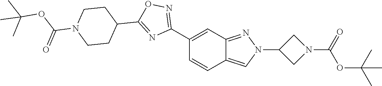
C12=CN(C3CN(C(=O)OC(C)(C)C)C3)N=C1C=C(C1=NOC(C3CCN(C(=O)OC(C)(C)C)CC3)=N1)C=C2
